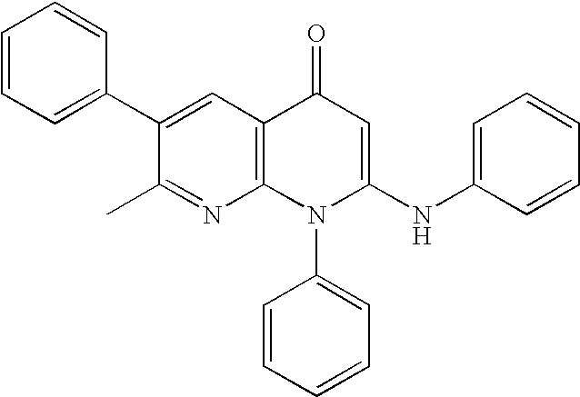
C1(C)=NC2=C(C=C1C1=CC=CC=C1)C(=O)C=C(NC1=CC=CC=C1)N2C1=CC=CC=C1
